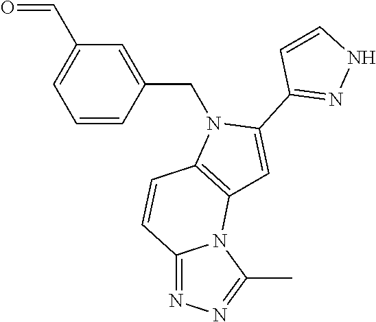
C12=NN=C(C)N1C1=C(C=C2)N(CC2=CC(C=O)=CC=C2)C(C2=NNC=C2)=C1
